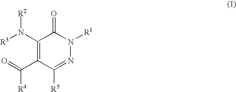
[R3]N(C1=C(C(=O)[R4])C([R5])=NN([R1])C1=O)[R2]
